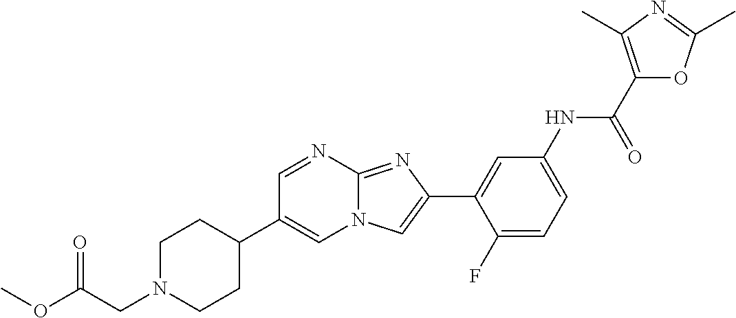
C1=NC2=NC(C3=CC(NC(=O)C4=C(C)N=C(C)O4)=CC=C3F)=CN2C=C1C1CCN(CC(OC)=O)CC1
